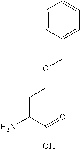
C(C(=O)O)(N)CCOCC1=CC=CC=C1
